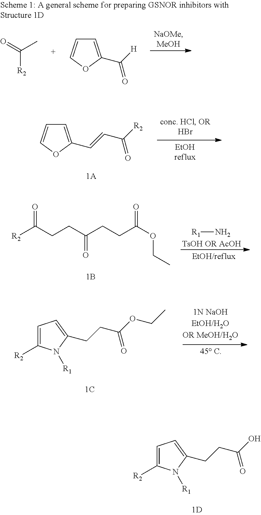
[R2]C(=O)C.C1=C(C([H])=O)OC=C1.C1=C(C=CC([R2])=O)OC=C1.[R1]N.[R2]C(CCC(CCC(OCC)=O)=O)=O.C1=C([R2])N([R1])C(CCC(OCC)=O)=C1.C1=C([R2])N([R1])C(CCC(O)=O)=C1
